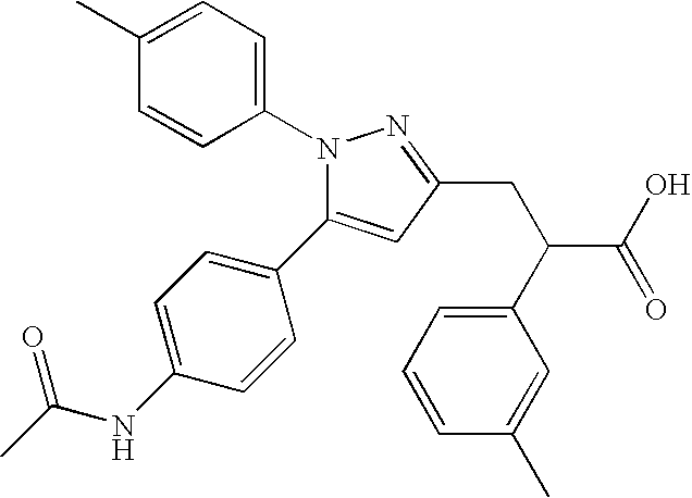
C1=CC(C)=CC(C(C(O)=O)CC2=NN(C3=CC=C(C)C=C3)C(C3=CC=C(NC(C)=O)C=C3)=C2)=C1
